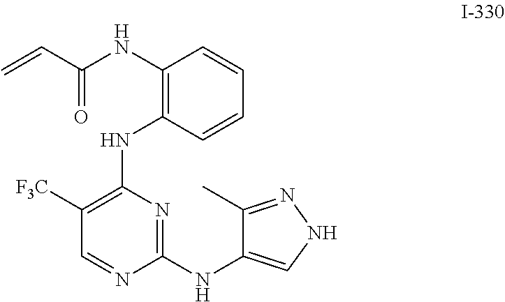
C1(NC(C=C)=O)=C(NC2=C([F3C])C=NC(NC3=CNN=C3C)=N2)C=CC=C1
